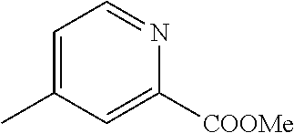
C1=C(C)C=C([COOMe])N=C1
